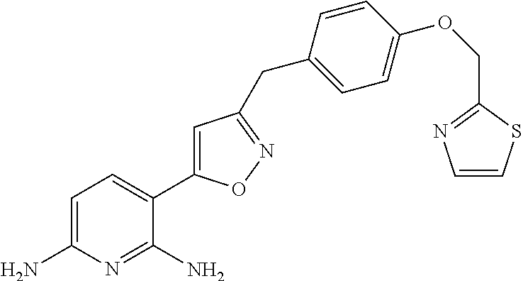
C1=C(N)N=C(N)C(C2=CC(CC3=CC=C(OCC4=NC=CS4)C=C3)=NO2)=C1
